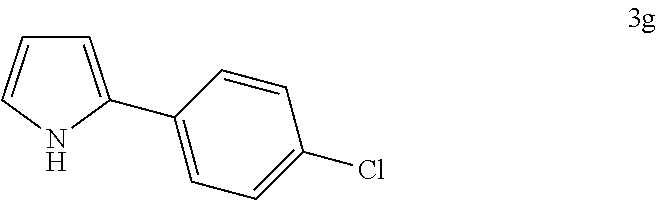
C1=C(C2=CC=C(Cl)C=C2)NC=C1
